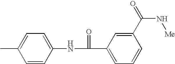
C1=CC(NC(C2=CC=CC(C(=O)N[Me])=C2)=O)=CC=C1C
